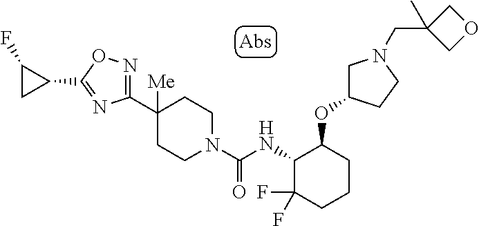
C1(C2([Me])CCN(C(NC3C(F)(F)CCCC3OC3CN(CC4(C)COC4)CC3)=O)CC2)=NOC(C2CC2F)=N1
